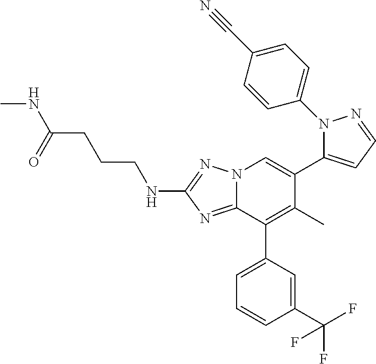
N12C(=NC(NCCCC(=O)NC)=N1)C(C1=CC=CC(C(F)(F)F)=C1)=C(C)C(C1=CC=NN1C1=CC=C(C#N)C=C1)=C2
